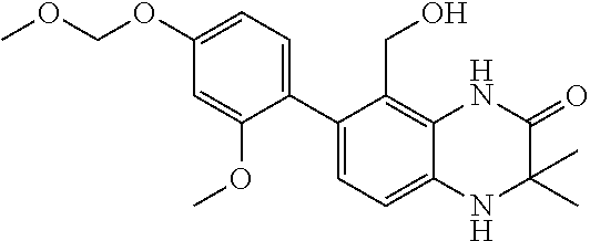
C1(C2=CC=C(OCOC)C=C2OC)=CC=C2C(=C1CO)NC(=O)C(C)(C)N2
